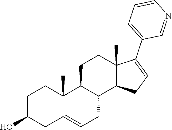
C1C(O)CC2=CCC3C(C2(C)C1)CCC1(C)C3CC=C1C1=CC=CN=C1
